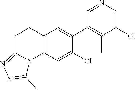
C12=C(C=C(Cl)C(C3=C(C)C(Cl)=CN=C3)=C1)N1C(=NN=C1C)CC2
